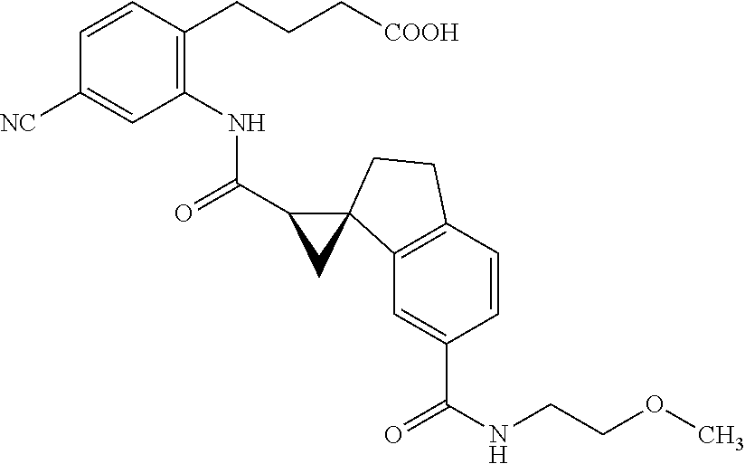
C1(C(=O)NC2=C(CCC[COOH])C=CC([NC])=C2)CC12C1=C(C=CC(C(=O)NCCOC)=C1)CC2
